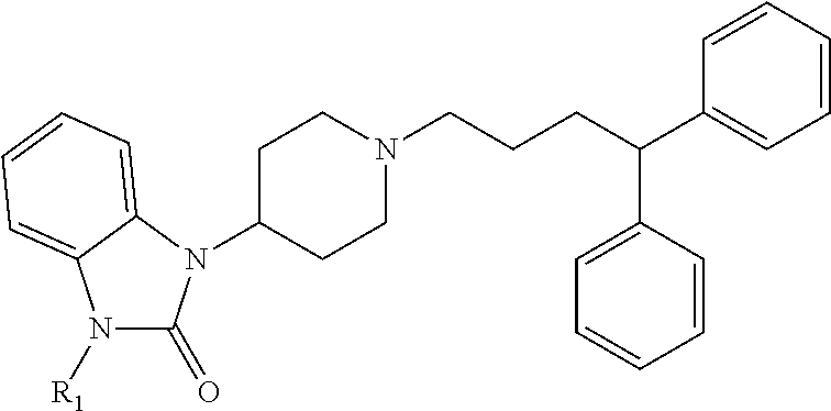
N1([R1])C(=O)N(C2CCN(CCCC(C3=CC=CC=C3)C3=CC=CC=C3)CC2)C2=CC=CC=C12
